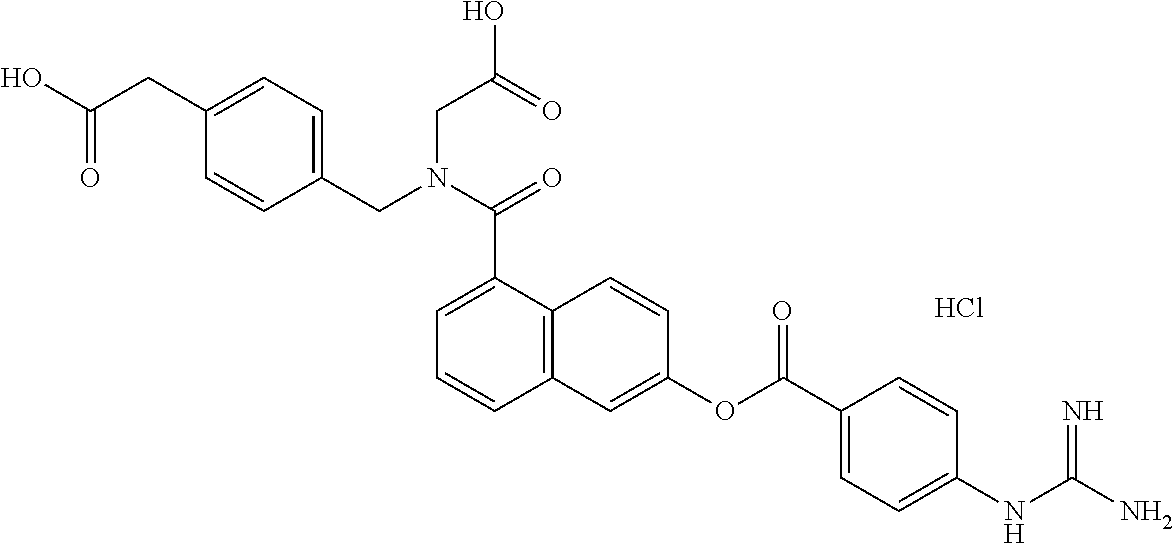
Cl.C12=C(C=C(OC(C3=CC=C(NC(N)=N)C=C3)=O)C=C1)C=CC=C2C(N(CC1=CC=C(CC(O)=O)C=C1)CC(=O)O)=O
